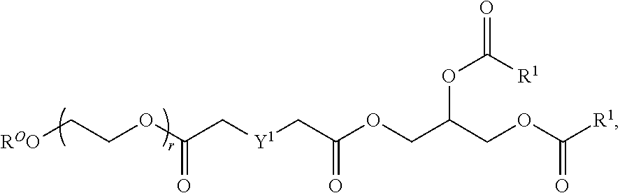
C(C(=O)OCC(OC(=O)[R1])COC(=O)[R1])[Y1]CC(OCC[ROO])=O
